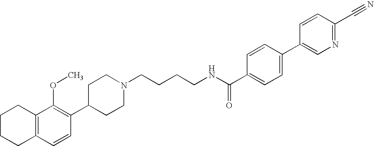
C1(C2=C(OC)C3=C(C=C2)CCCC3)CCN(CCCCNC(=O)C2=CC=C(C3=CN=C(C#N)C=C3)C=C2)CC1
